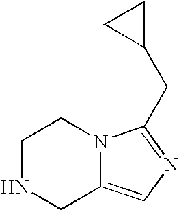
C1NCC2=CN=C(CC3CC3)N2C1
